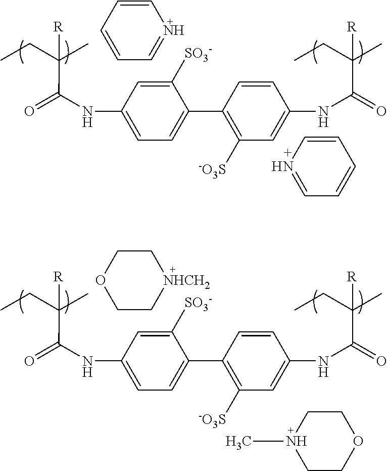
C1([SO3-])=CC(NC(=O)C(CC)(C)[R])=CC=C1C1=C([-O3S])C=C(NC(=O)C(CC)(C)[R])C=C1.C1=CC=CC=N1.C1=CN=CC=C1.C1([SO3-])=CC(NC(=O)C(CC)(C)[R])=CC=C1C1=C([-O3S])C=C(NC(=O)C(CC)(C)[R])C=C1.C1COCC[NHCH2]1.C1CN(C)CCO1
